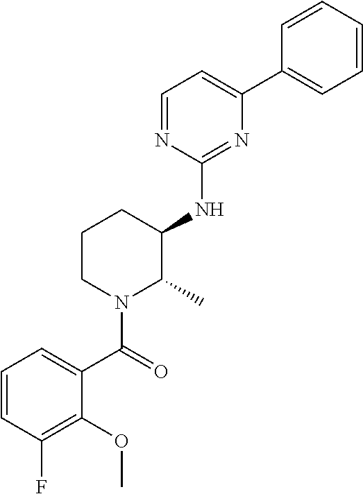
C1=NC(NC2C(C)N(C(=O)C3=CC=CC(F)=C3OC)CCC2)=NC(C2=CC=CC=C2)=C1
